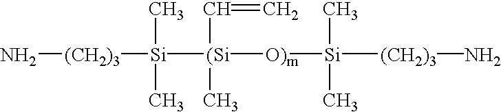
N[(CH2)3][Si]([(Si]([O)m][Si]([(CH2)3]N)(C)C)(C=C)C)(C)C
